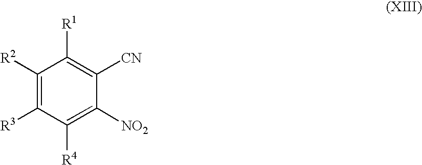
C1([R2])=C([R3])C([R4])=C([NO2])C([CN])=C1[R1]
